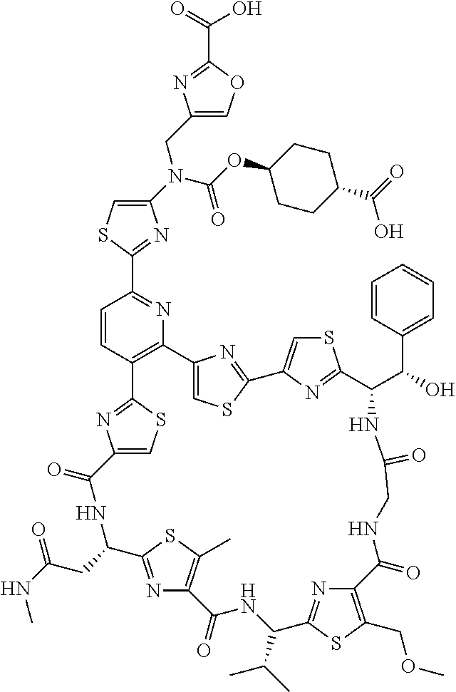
C1(N(C(=O)OC2CCC(C(O)=O)CC2)CC2=COC(C(=O)O)=N2)=CSC(C2=NC3=C(C=C2)C2=NC(=CS2)C(=O)NC(CC(NC)=O)C2=NC(=C(C)S2)C(=O)NC(C(C)C)C2=NC(=C(COC)S2)C(=O)NCC(=O)NC(C(C2=CC=CC=C2)O)C2=NC(=CS2)C2=NC3=CS2)=N1
